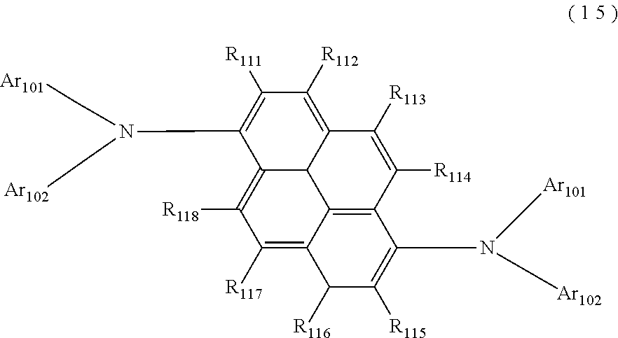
C1(CN(C[Ar101])C[Ar102])=C([R111])C([R112])=C2C3C1=C([R118])C([R117])=C1C3=C(C([R114])=C2[R113])C(CN(C[Ar101])C[Ar102])=C([R115])C1[R116]
